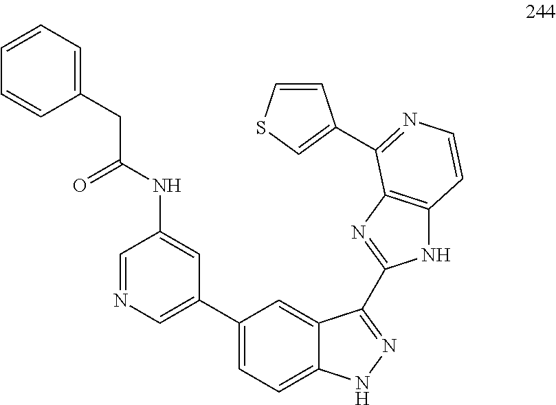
C1(C2=CN=CC(NC(CC3=CC=CC=C3)=O)=C2)=CC=C2C(=C1)C(C1=NC3=C(N1)C=CN=C3C1=CSC=C1)=NN2
